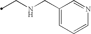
C(NCC1=CC=CN=C1)C
